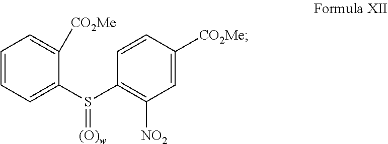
C1=CC=C(S(C2=C([NO2])C=C([CO2Me])C=C2)=[(O)w])C([CO2Me])=C1
